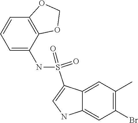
C1(C)=C(Br)C=C2C(=C1)C(S(=O)(=O)NC1=CC=CC3=C1OCO3)=CN2
